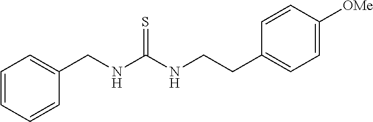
C1=CC=CC(CNC(NCCC2=CC=C([OMe])C=C2)=S)=C1
